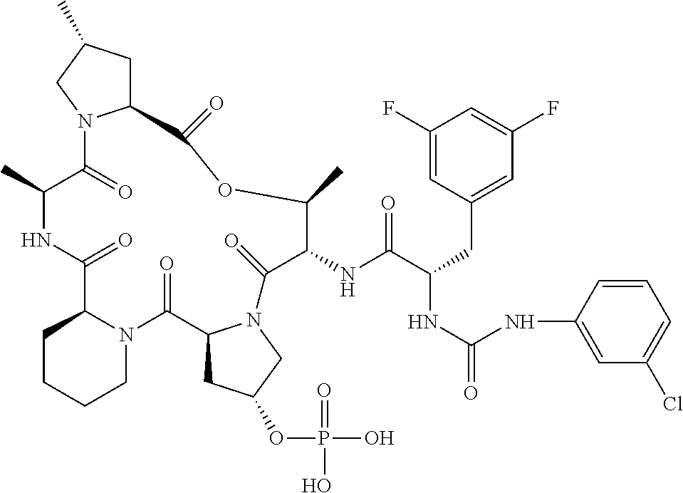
C1(C)C(=O)N2C(CC(C)C2)C(=O)OC(C)C(NC(=O)C(NC(NC2=CC(Cl)=CC=C2)=O)CC2=CC(F)=CC(F)=C2)C(=O)N2C(C(=O)N3C(C(=O)N1)CCCC3)CC(OP(O)(=O)O)C2
